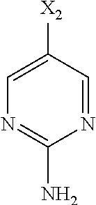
N1=CC([X2])=CN=C1N
